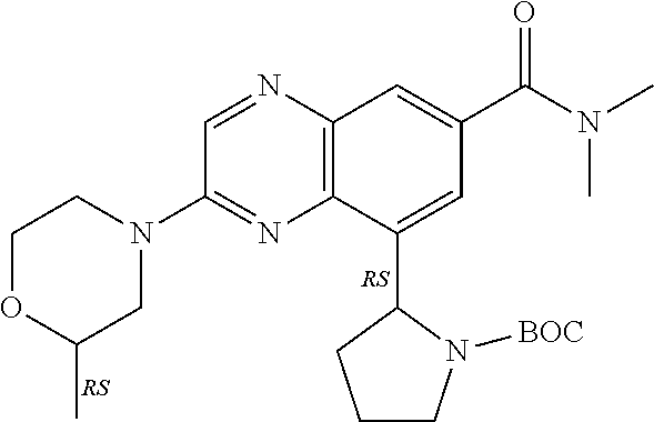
N1(C2=NC3=C(N=C2)C=C(C(N(C)C)=O)C=C3C2CCCN2[BOC])CCOC(C)C1
